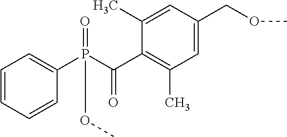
C1=CC=CC(P(C(C2=C(C)C=C(COC)C=C2C)=O)(=O)OC)=C1
